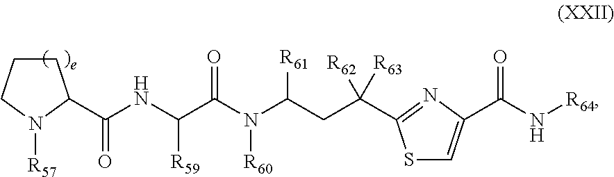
C1CCN([R57])C1C(NC(C(N(C(CC([R63])([R62])C1=NC(C(N[R64])=O)=CS1)[R61])[R60])=O)[R59])=O
